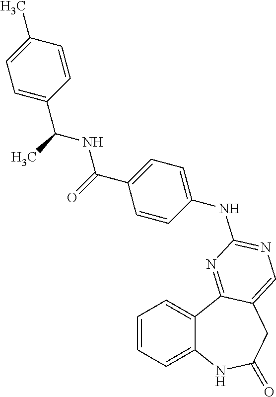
C1=CC=C2C(=C1)C1=NC(NC3=CC=C(C(=O)NC(C4=CC=C(C)C=C4)C)C=C3)=NC=C1CC(=O)N2
